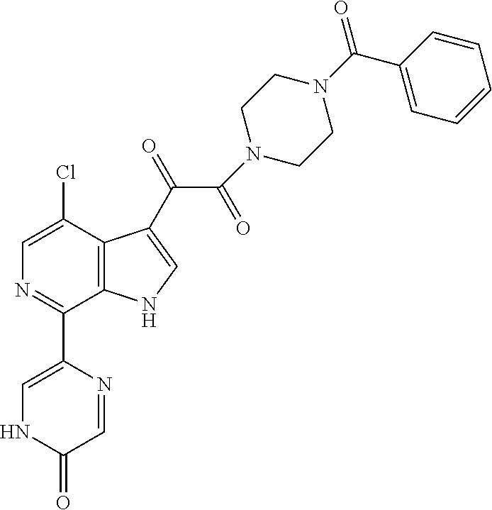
C1(C2=CNC(=O)C=N2)=NC=C(Cl)C2=C1NC=C2C(=O)C(=O)N1CCN(C(=O)C2=CC=CC=C2)CC1
